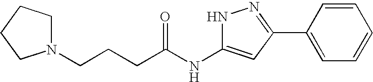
C(NC1=CC(C2=CC=CC=C2)=NN1)(=O)CCCN1CCCC1
